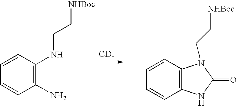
C1(N)=C(NCC[NHBoc])C=CC=C1.[CDI].C12=C(C=CC=C1)N(CC[NHBoc])C(=O)N2
